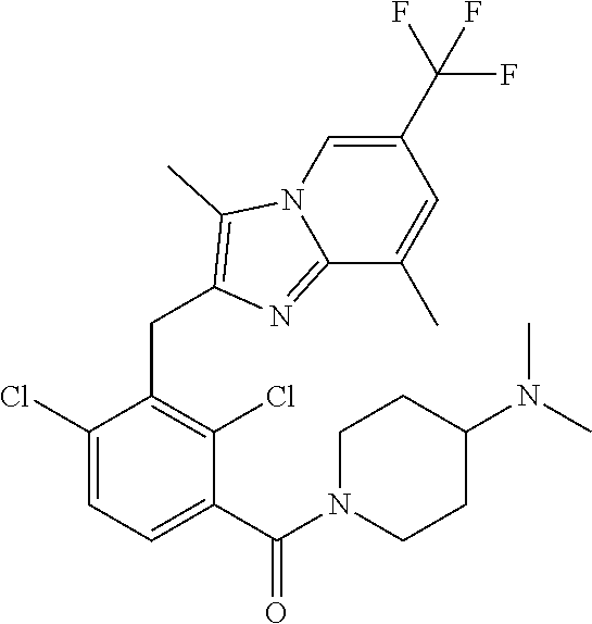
C1(Cl)=CC=C(C(N2CCC(N(C)C)CC2)=O)C(Cl)=C1CC1=C(C)N2C=C(C(F)(F)F)C=C(C)C2=N1
